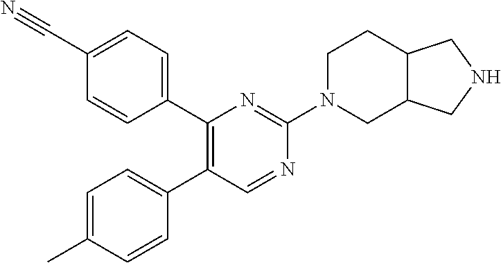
C1(C#N)=CC=C(C2=C(C3=CC=C(C)C=C3)C=NC(N3CC4C(CC3)CNC4)=N2)C=C1
